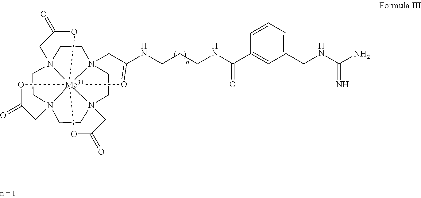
C1=CC=C(CNC(N)=N)C=C1C(NCCCNC1=O[Me3+]234567N8(CCN2(CCN3(C1)CCN4(CC8)CC(=O)O5)CC(=O)O6)CC(=O)O7)=O
